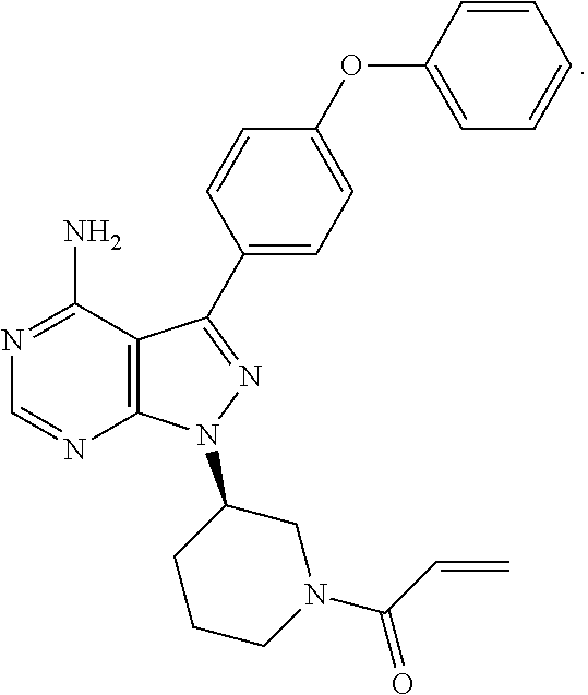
N1=C(N)C2=C(N=C1)N(C1CCCN(C(=O)C=C)C1)N=C2C1=CC=C(OC2=CC=CC=C2)C=C1
